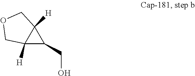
C12([H])C(CO)C1([H])COC2
